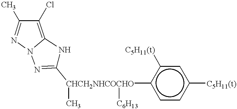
C1(Cl)=C2NC([CHCH2NHCOCHO](C)([C6H13])c3ccc([C5H11(t)])cc3[C5H11(t)])=NN2N=C1C
